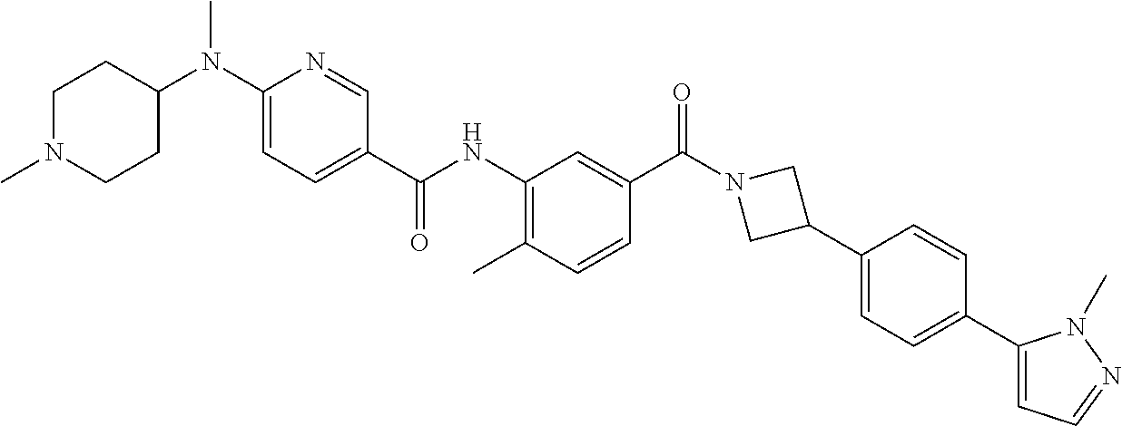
C1(N(C2CCN(C)CC2)C)=CC=C(C(NC2=C(C)C=CC(C(N3CC(C4=CC=C(C5=CC=NN5C)C=C4)C3)=O)=C2)=O)C=N1
